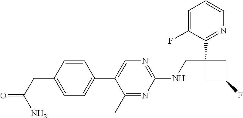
C1(C2=CN=C(NCC3(C4=NC=CC=C4F)CC(F)C3)N=C2C)=CC=C(CC(=O)N)C=C1
